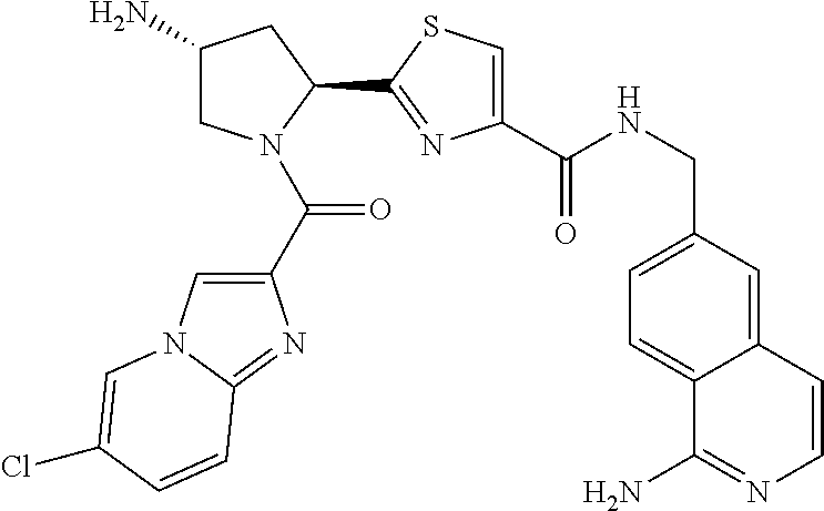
C1(N)CN(C(C2=CN3C(=N2)C=CC(Cl)=C3)=O)C(C2=NC(C(NCC3=CC=C4C(=C3)C=CN=C4N)=O)=CS2)C1
